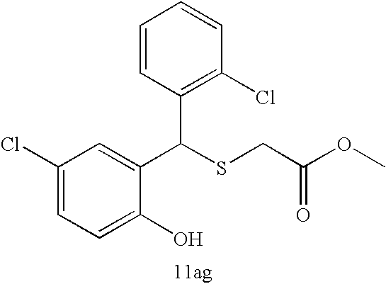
C1=C(O)C(C(SCC(=O)OC)C2=C(Cl)C=CC=C2)=CC(Cl)=C1
